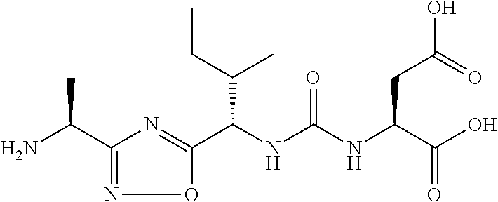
C(NC(NC(C(O)=O)CC(=O)O)=O)(C1=NC(C(N)C)=NO1)C(CC)C
